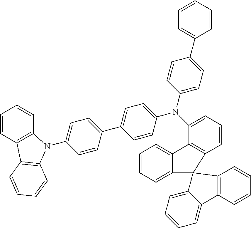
C1=CC2=C(C=C1)N(C1=CC=C(C3=CC=C(N(C4=CC=CC5=C4C4=CC=CC=C4C54C5=CC=CC=C5C5=C4C=CC=C5)C4=CC=C(C5=CC=CC=C5)C=C4)C=C3)C=C1)C1=C2C=CC=C1
